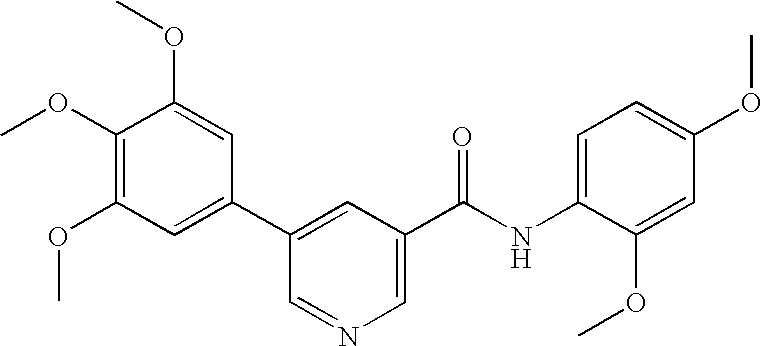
C1(OC)=C(OC)C=C(C2=CC(C(NC3=CC=C(OC)C=C3OC)=O)=CN=C2)C=C1OC
